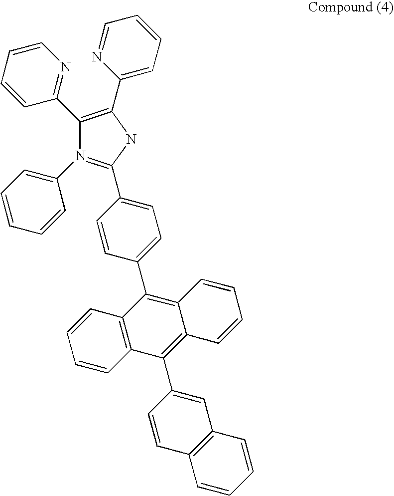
C1(C2=NC=CC=C2)=C(C2=CC=CC=N2)NC(C2=CC=C(C3=C4C(=C(C5=CC6=C(C=C5)C=CC=C6)C5=C3C=CC=C5)C=CC=C4)C=C2)=N1C1=CC=CC=C1
